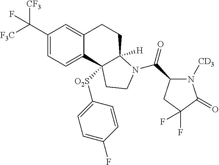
[F3C]C(C1=CC=C2C(=C1)CCC1([H])C2([O2S]C2=CC=C(F)C=C2)CCN1C(C1N([CD3])C(=O)C(F)(F)C1)=O)([CF3])F
